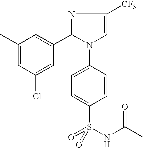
C1(C)=CC(Cl)=CC(C2=NC([CF3])=CN2C2=CC=C(S(NC(C)=O)(=O)=O)C=C2)=C1
